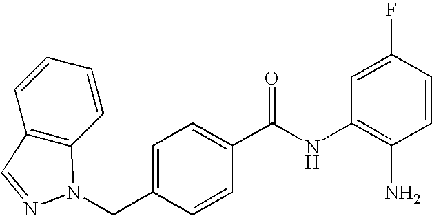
C12=C(C=CC=C1)N(CC1=CC=C(C(NC3=C(N)C=CC(F)=C3)=O)C=C1)N=C2
